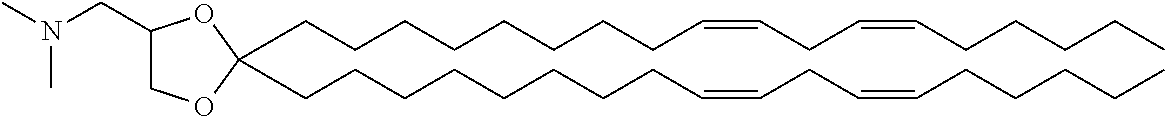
C(CCCCCCC=CCC=CCCCCC)CC1(CCCCCCCCC=CCC=CCCCCC)OC(CN(C)C)CO1
